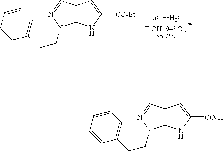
C12=C(C=NN1CCC1=CC=CC=C1)C=C([CO2Et])N2.[LiOHH2O].C12=C(C=NN1CCC1=CC=CC=C1)C=C([CO2H])N2
